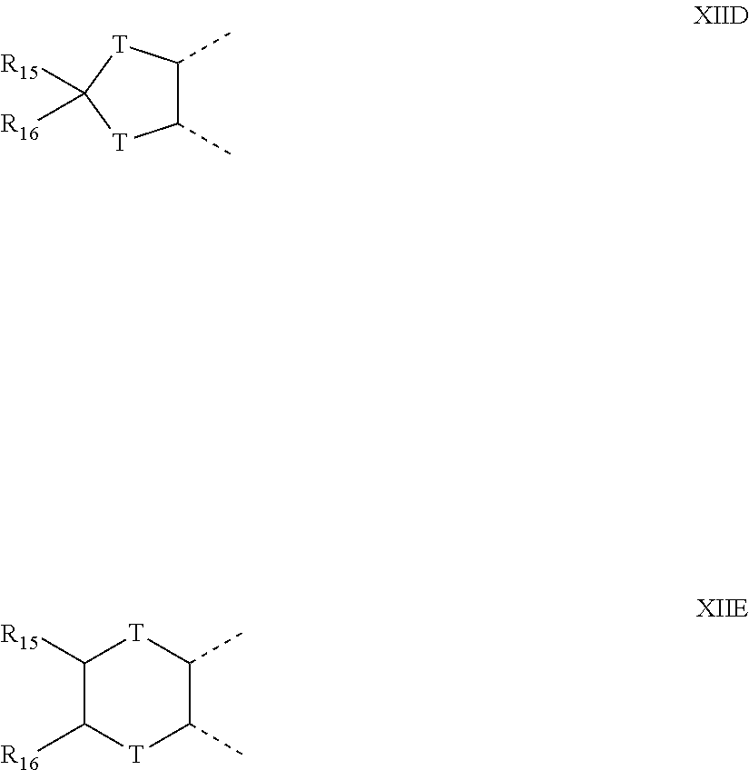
C1(C)C(C)[T]C([R16])([R15])[T]1.C1([R15])C([R16])[T]C(C)C(C)[T]1
